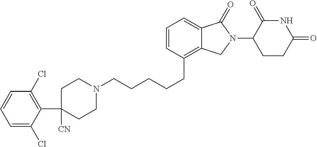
C(CCC1=C2C(=CC=C1)C(=O)N(C1C(=O)NC(=O)CC1)C2)CCN1CCC(C2=C(Cl)C=CC=C2Cl)([CN])CC1
